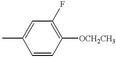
CC1=CC(F)=C([OCH2CH3])C=C1
